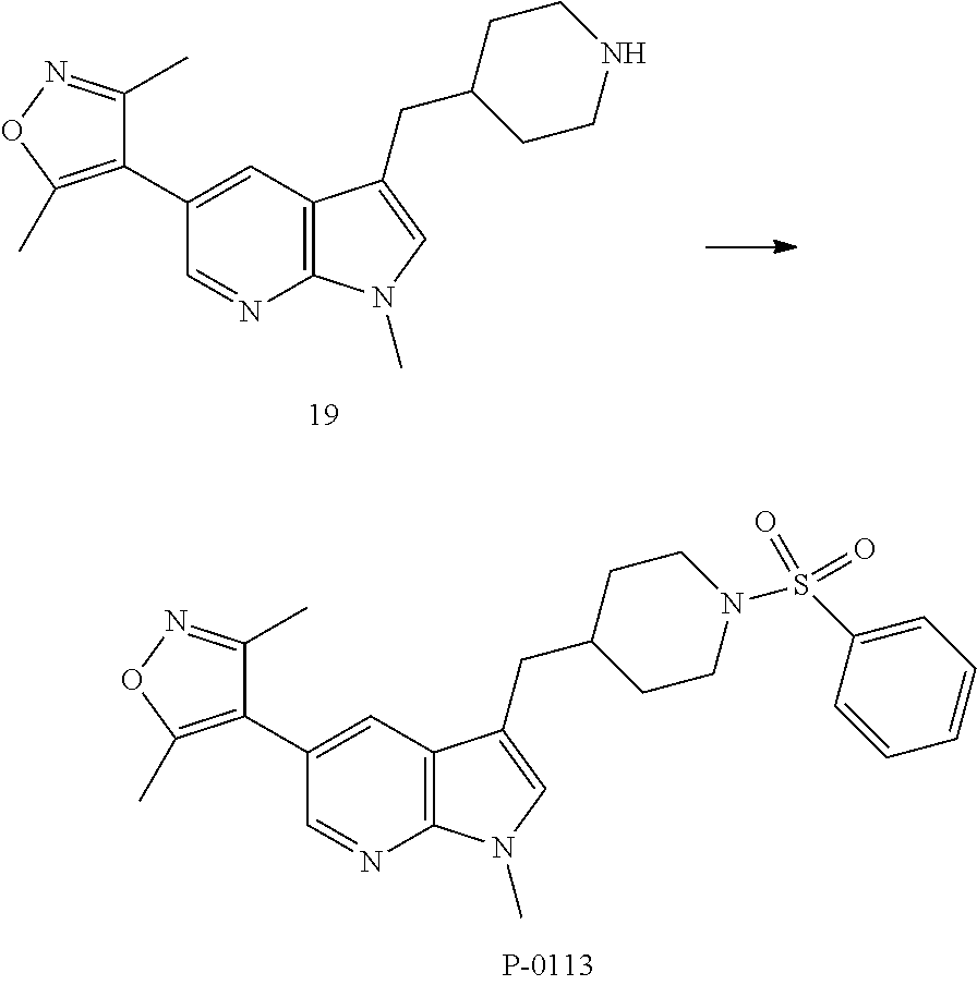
C12=C(C=C(C3=C(C)ON=C3C)C=N1)C(CC1CCNCC1)=CN2C.C12=C(C=C(C3=C(C)ON=C3C)C=N1)C(CC1CCN(S(C3=CC=CC=C3)(=O)=O)CC1)=CN2C
